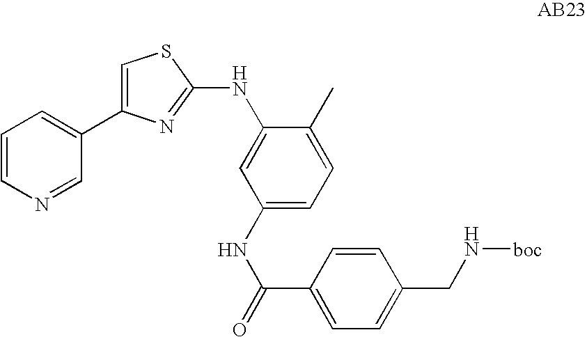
C1=CN=CC(C2=CSC(NC3=CC(NC(C4=CC=C(CN[boc])C=C4)=O)=CC=C3C)=N2)=C1
